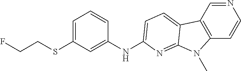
N(C1=CC(SCCF)=CC=C1)C1=CC=C2C3=C(C=CN=C3)N(C)C2=N1
